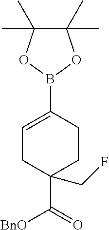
C1=C(B2OC(C)(C)C(C)(C)O2)CCC(C(=O)[BnO])(CF)C1
